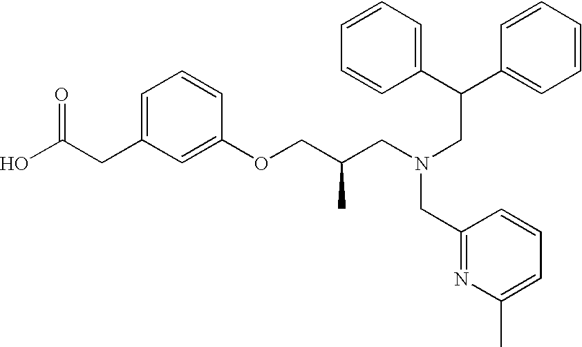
C(CC1=CC=CC(OCC(CN(CC(C2=CC=CC=C2)C2=CC=CC=C2)CC2=NC(C)=CC=C2)C)=C1)(O)=O
